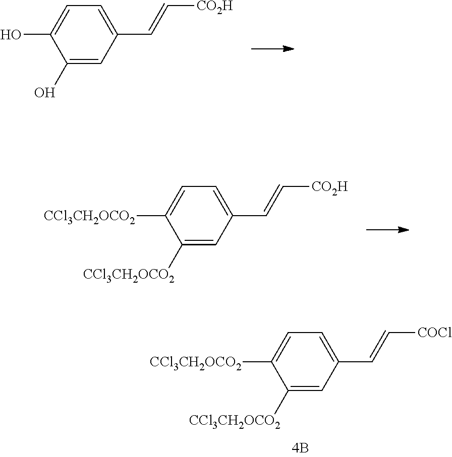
C1(O)=CC(C=C[CO2H])=CC=C1O.C1([CCl3CH2OCO2])=CC(C=C[CO2H])=CC=C1[CCl3CH2OCO2].C1([CCl3CH2OCO2])=CC(C=C[COCl])=CC=C1[CCl3CH2OCO2]
